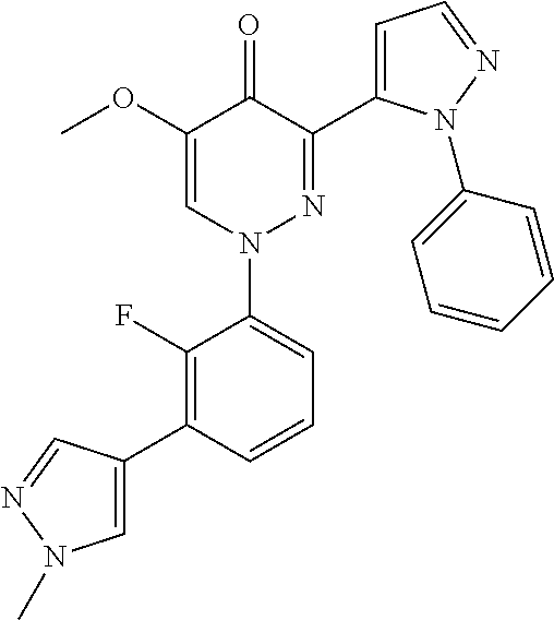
C1=CC(C2=CN(C)N=C2)=C(F)C(N2N=C(C3=CC=NN3C3=CC=CC=C3)C(=O)C(OC)=C2)=C1
